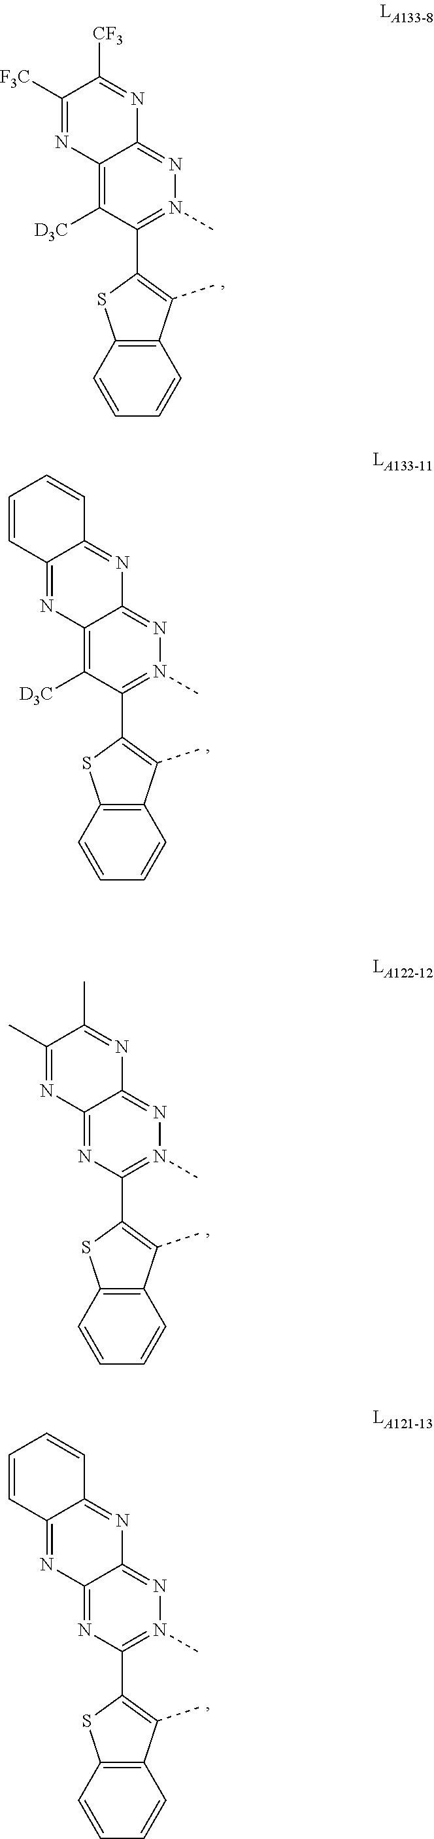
C1([F3C])=NC2=C([D3C])C(C3=C(C)C4=C(S3)C=CC=C4)=N(C)N=C2N=C1[CF3].C12=NC3=C([D3C])C(C4=C(C)C5=C(S4)C=CC=C5)=N(C)N=C3N=C1C=CC=C2.C1(C)=NC2=NC(C3=C(C)C4=C(S3)C=CC=C4)=N(C)N=C2N=C1C.C12=NC3=NC(C4=C(C)C5=C(S4)C=CC=C5)=N(C)N=C3N=C1C=CC=C2
